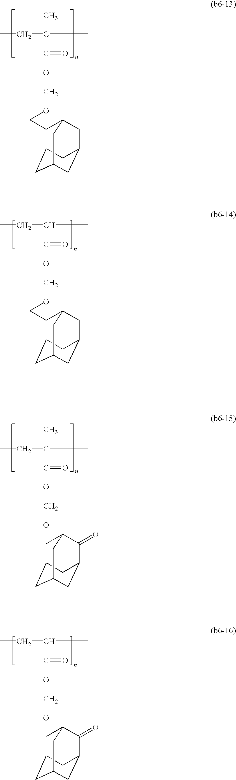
CCC(C)(C)C(=O)OCOCC1C2CC3CC(CC1C3)C2.CCC(C)C(=O)OCOCC1C2CC3CC(CC1C3)C2.CCC(C)(C)C(=O)OCOC1C2CC3CC(C(=O)C1C3)C2.CCC(C)C(=O)OCOC1C2CC3CC(C(=O)C1C3)C2
